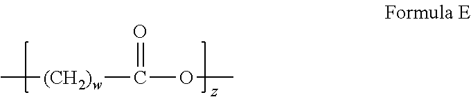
C[(CH2)w]C(OC)=O
